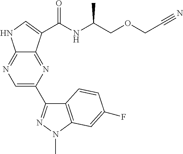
C1=C(C2=NN(C)C3=C2C=CC(F)=C3)N=C2C(=N1)NC=C2C(NC(COCC#N)C)=O
